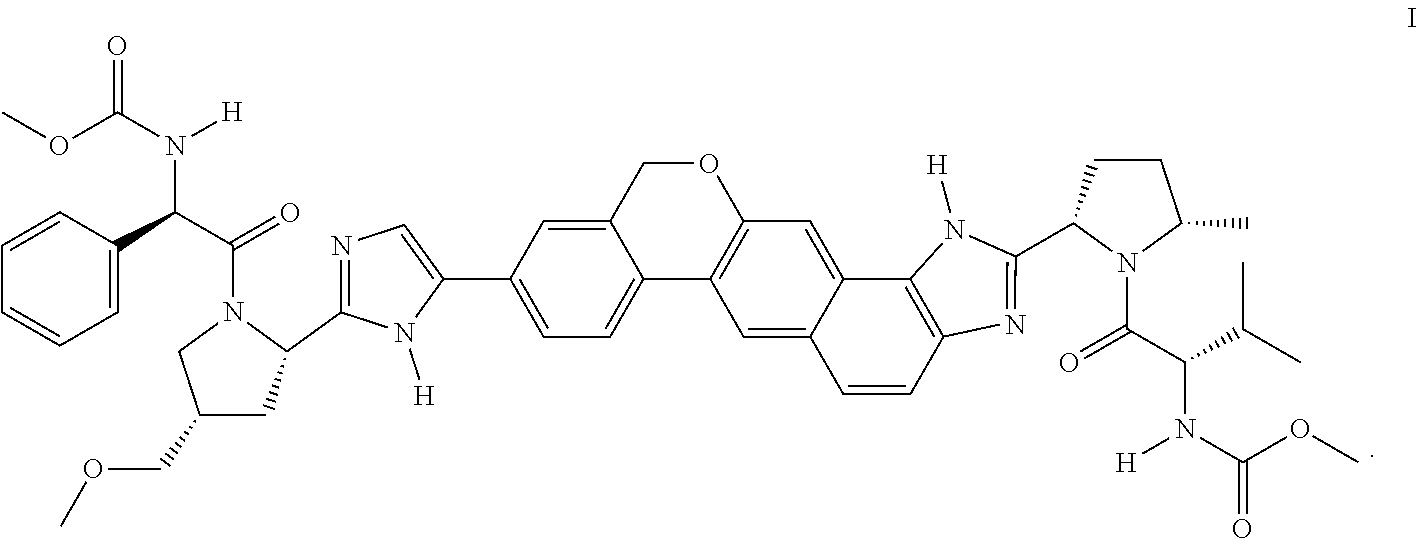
C12=CC(C3=CN=C(C4CC(COC)CN4C(C(C4=CC=CC=C4)N(C(OC)=O)[H])=O)N3[H])=CC=C1C1=C(OC2)C=C2C(=C1)C=CC1=C2N([H])C(C2CCC(C)N2C(C(C(C)C)N(C(OC)=O)[H])=O)=N1
